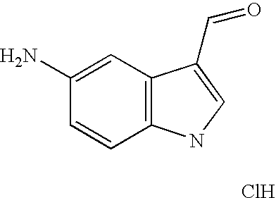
C1=CC2=C(C=C1N)C(C=O)=CN2.Cl
